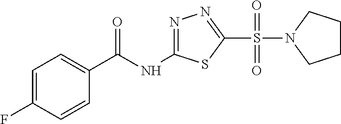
C1=C(F)C=CC(C(NC2=NN=C(S(=O)(=O)N3CCCC3)S2)=O)=C1
